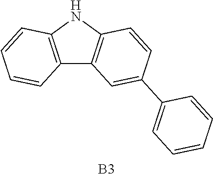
C12=C(NC3=C1C=C(C1=CC=CC=C1)C=C3)C=CC=C2.[B3]
